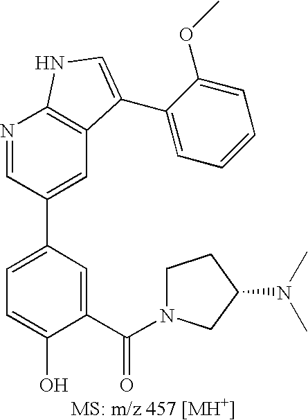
C1=C(C2=CC3=C(N=C2)NC=C3C2=CC=CC=C2OC)C=C(C(=O)N2CCC(N(C)C)C2)C(O)=C1
